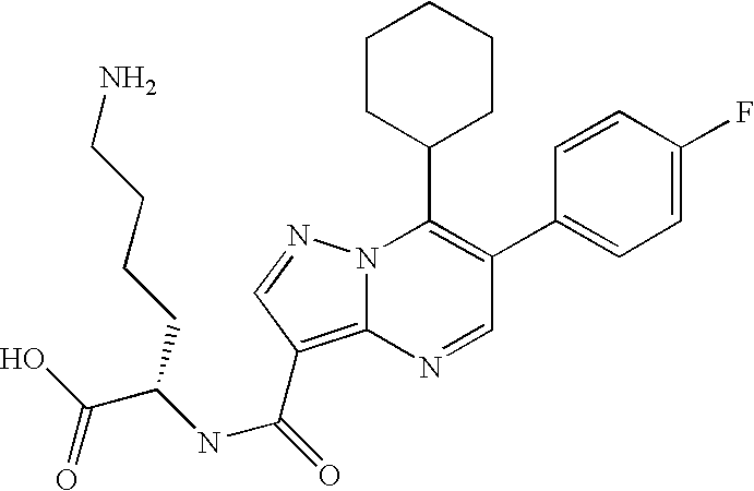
C1(C2=CC=C(F)C=C2)=C(C2CCCCC2)N2C(=C(C(NC(C(O)=O)CCCCN)=O)C=N2)N=C1
